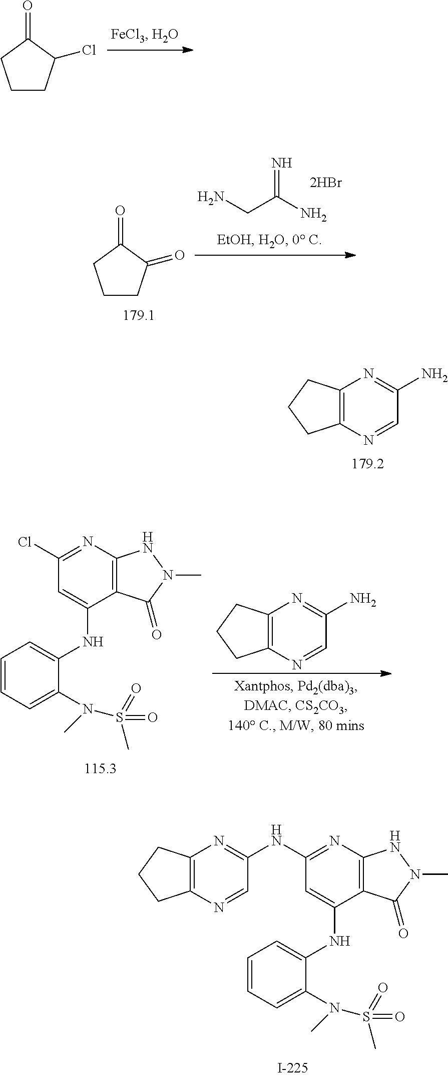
C1CC(Cl)C(=O)C1.N=C(N)CN.C1CC(=O)C(=O)C1.C12=C(N=CC(N)=N1)CCC2.C12=C(N=CC(N)=N1)CCC2.C12=C(N=C(Cl)C=C1NC1=CC=CC=C1N(S(C)(=O)=O)C)NN(C)C2=O.C12=C(N=C(NC3=NC4=C(N=C3)CCC4)C=C1NC1=CC=CC=C1N(S(C)(=O)=O)C)NN(C)C2=O
